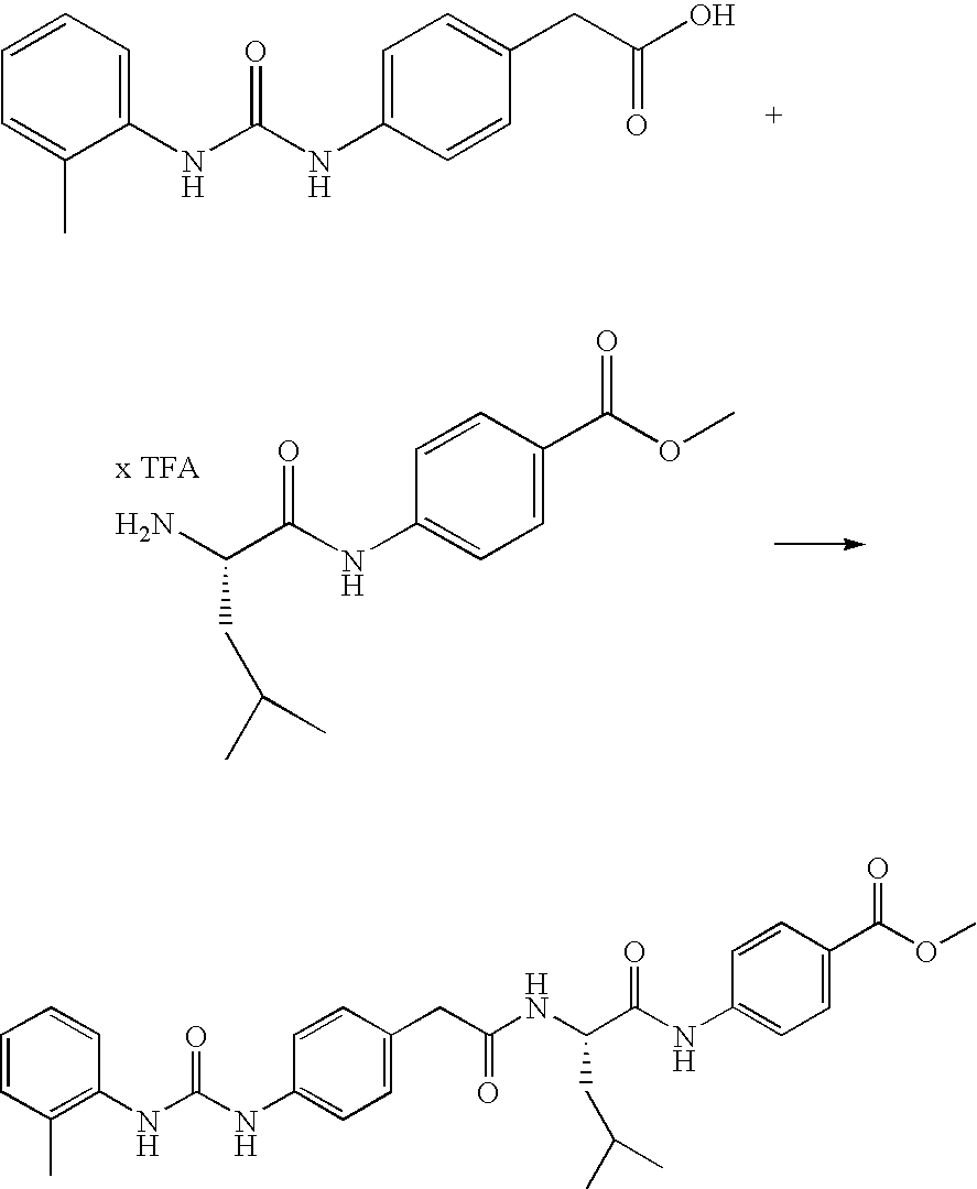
C1=CC=C(NC(=O)NC2=CC=C(CC(=O)O)C=C2)C(C)=C1.C(C(=O)NC1=CC=C(C(OC)=O)C=C1)(N)CC(C)C.C(C(=O)NC1=CC=C(C(OC)=O)C=C1)(NC(CC1=CC=C(NC(NC2=C(C)C=CC=C2)=O)C=C1)=O)CC(C)C
